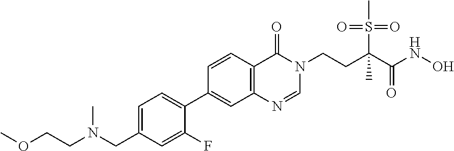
C1=C(CN(CCOC)C)C=C(F)C(C2=CC3=C(C=C2)C(=O)N(CCC(C(NO)=O)(S(=O)(C)=O)C)C=N3)=C1
